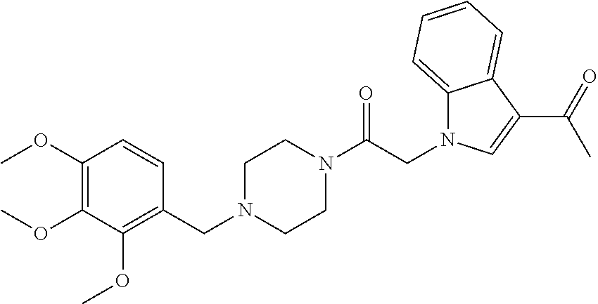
C1(OC)=C(OC)C(OC)=C(CN2CCN(C(=O)CN3C4=CC=CC=C4C(C(C)=O)=C3)CC2)C=C1
